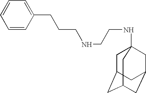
C(NCCNC12CC3CC(CC(C1)C3)C2)CCC1=CC=CC=C1
